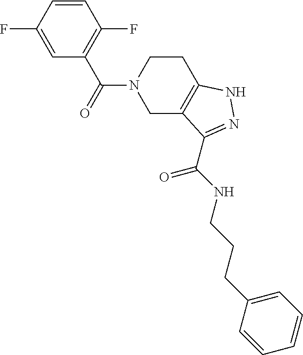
C1=CC(F)=CC(C(=O)N2CC3=C(CC2)NN=C3C(NCCCC2=CC=CC=C2)=O)=C1F
